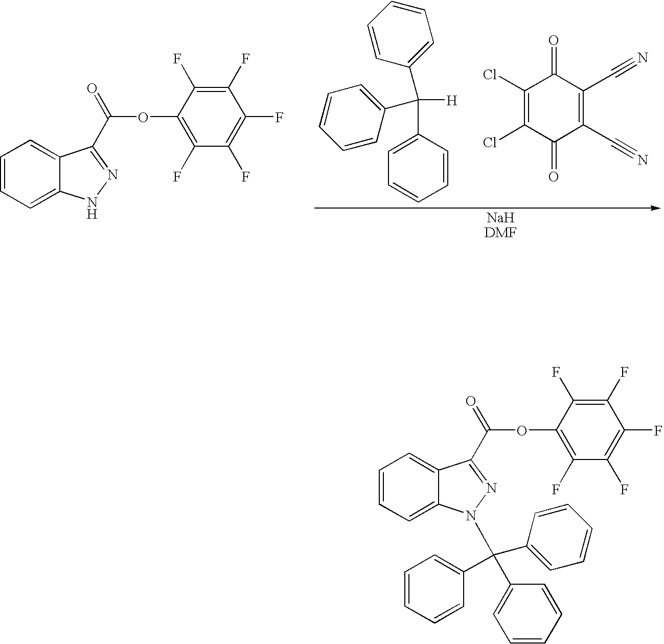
C1=CC=C2C(=C1)C(C(=O)OC1=C(F)C(F)=C(F)C(F)=C1F)=NN2.C1=CC(C([H])(C2=CC=CC=C2)C2=CC=CC=C2)=CC=C1.C1(Cl)=C(Cl)C(=O)C(C#N)=C(C#N)C1=O.C1=CC=C2C(=C1)C(C(=O)OC1=C(F)C(F)=C(F)C(F)=C1F)=NN2C(C1=CC=CC=C1)(C1=CC=CC=C1)C1=CC=CC=C1
